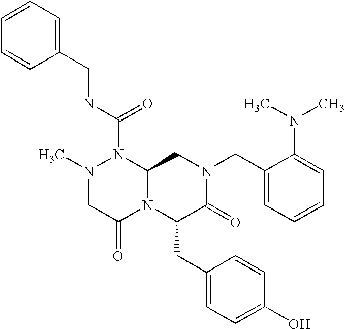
CN1CC(=O)N2C(N1C(NCC1=CC=CC=C1)=O)CN(CC1=CC=CC=C1N(C)C)C(=O)C2CC1=CC=C(O)C=C1
